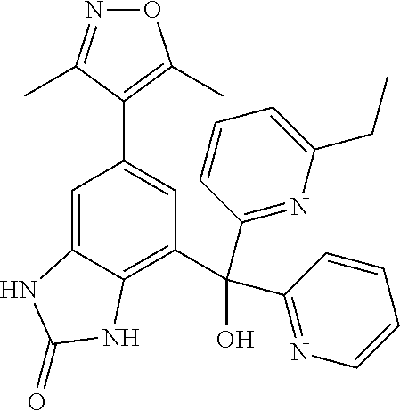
O1N=C(C)C(C2=CC(C(C3=NC(CC)=CC=C3)(C3=NC=CC=C3)O)=C3C(=C2)NC(=O)N3)=C1C
